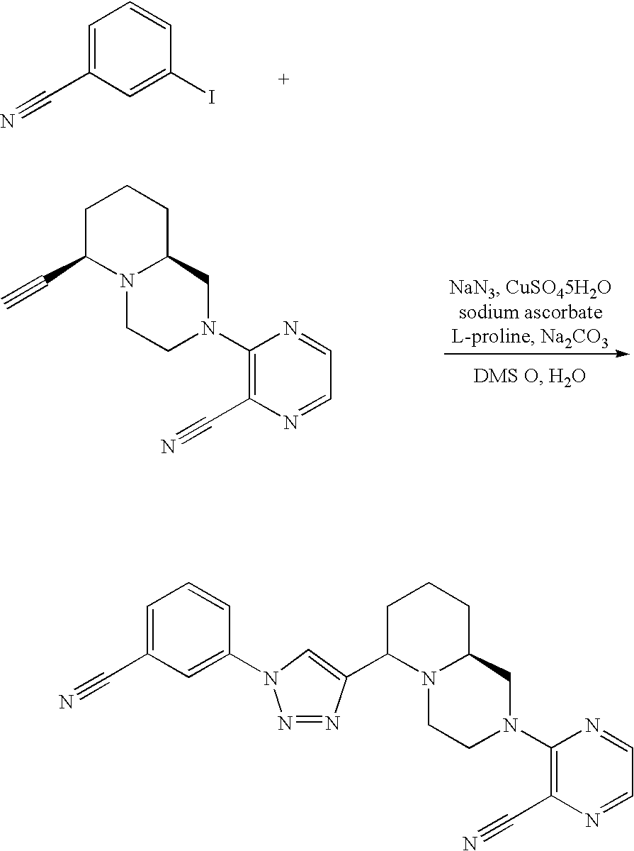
C1=C(C#N)C=C(I)C=C1.C1CN(C2=C(C#N)N=CC=N2)CC2N1C(C#C)CCC2.C1CN(C2=C(C#N)N=CC=N2)CC2N1C(C1=CN(C3=CC(C#N)=CC=C3)N=N1)CCC2
